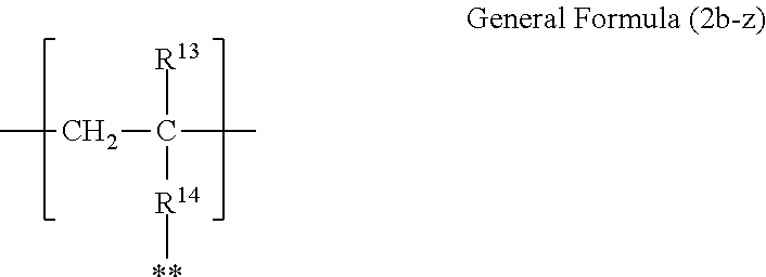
CCC(C)([R13])[R14][**]
